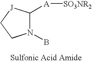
C1([A][SO3NR2])N(B)CC[J]1
